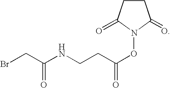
C1CC(=O)N(OC(CCNC(CBr)=O)=O)C1=O
